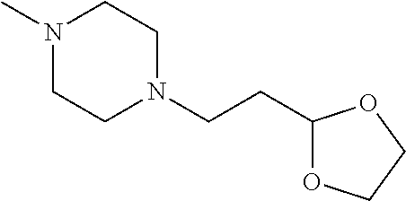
N1(C)CCN(CCC2OCCO2)CC1
